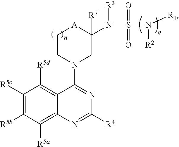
C1CN(C2=NC([R4])=NC3=C([R5a])C([R5b])=C([R5c])C([R5d])=C23)CC([R7])(N([R3])S(=O)(N([R2])[R1])=O)[A]1
